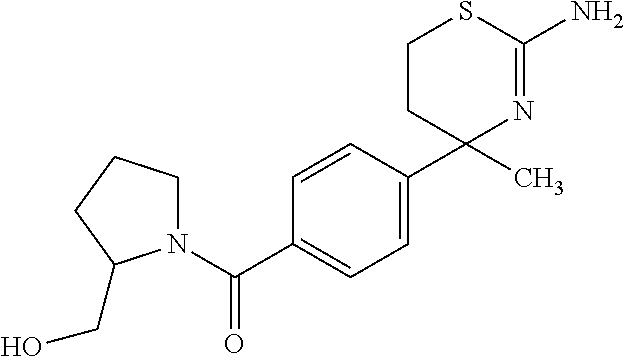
C1=CC(C2(C)N=C(N)SCC2)=CC=C1C(N1CCCC1CO)=O
